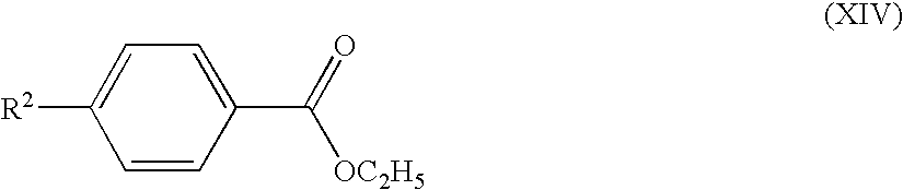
[OC2H5]C(C1=CC=C([R2])C=C1)=O
